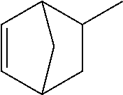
C1=CC2CC(C)C1C2
